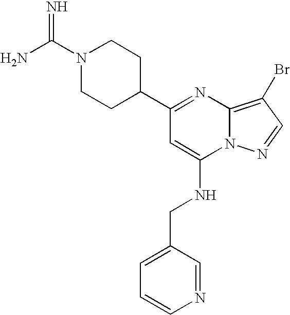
N1(C(N)=N)CCC(C2=NC3=C(Br)C=NN3C(NCC3=CC=CN=C3)=C2)CC1
